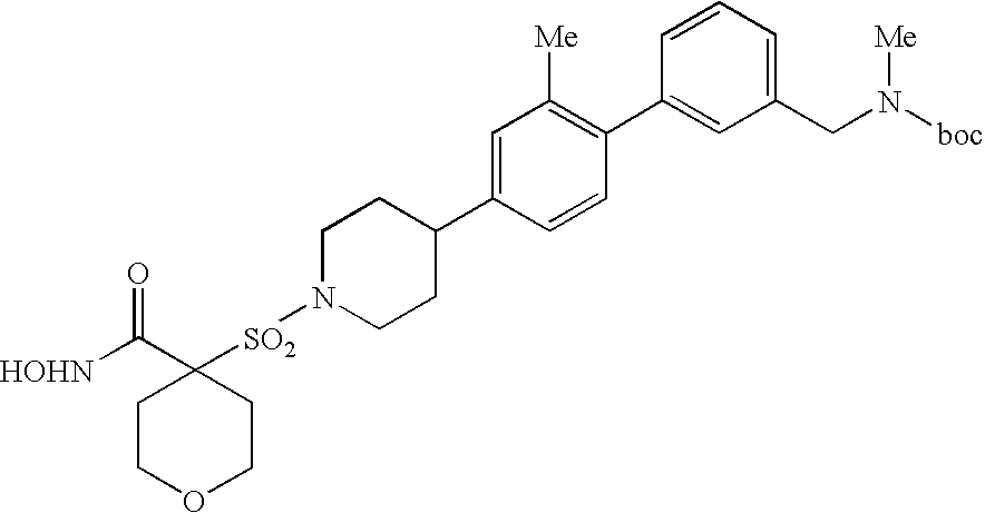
[HOHN]C(C1([SO2]N2CCC(C3=CC([Me])=C(C4=CC(CN([boc])[Me])=CC=C4)C=C3)CC2)CCOCC1)=O
